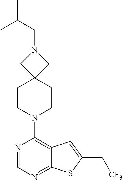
C(N1CC2(C1)CCN(C1=C3C(=NC=N1)SC(C[CF3])=C3)CC2)C(C)C
